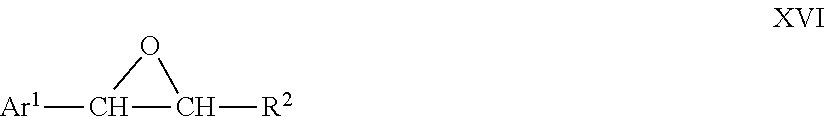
[Ar1]C1C([R2])O1
